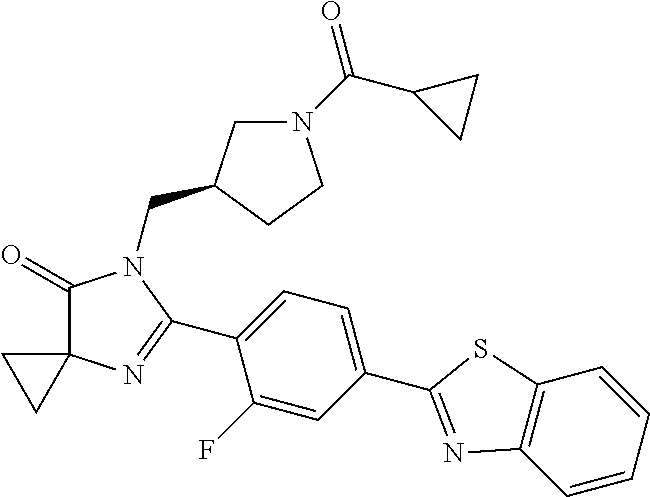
C1(=O)C2(N=C(C3=CC=C(C4=NC5=C(S4)C=CC=C5)C=C3F)N1CC1CN(C(C3CC3)=O)CC1)CC2
